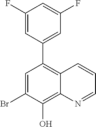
BrC1=CC(C2=CC(F)=CC(F)=C2)=C2C(=C1O)N=CC=C2
